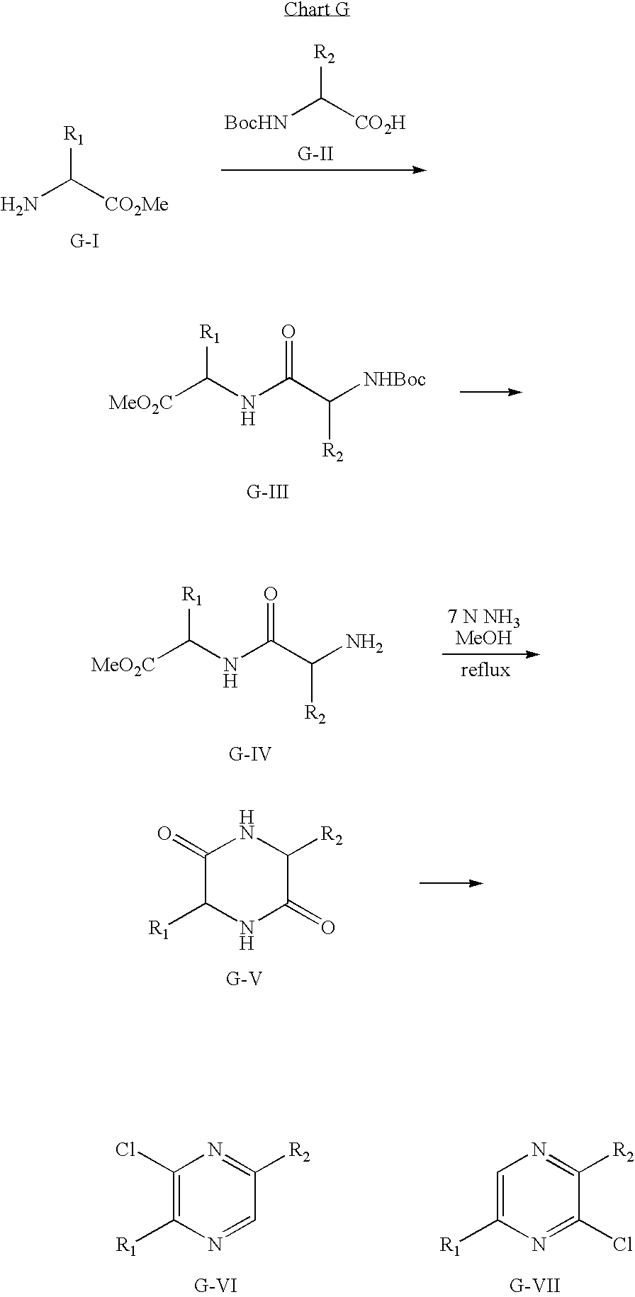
[R2]C([CO2H])[BocHN].[R1]C([CO2Me])N.[MeO2C]C(NC(C([NHBoc])[R2])=O)[R1].[MeO2C]C(NC(C(N)[R2])=O)[R1].C1(=O)C([R1])NC(=O)C([R2])N1.C1(Cl)=C([R1])N=CC([R2])=N1.C1=C([R1])N=C(Cl)C([R2])=N1
